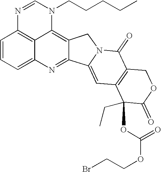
C1=CC=C2C3=C1N=CN(CCCCC)C3=C1C(=N2)C2=CC3=C(C(=O)N2C1)COC(=O)C3(OC(=O)OCCBr)CC
